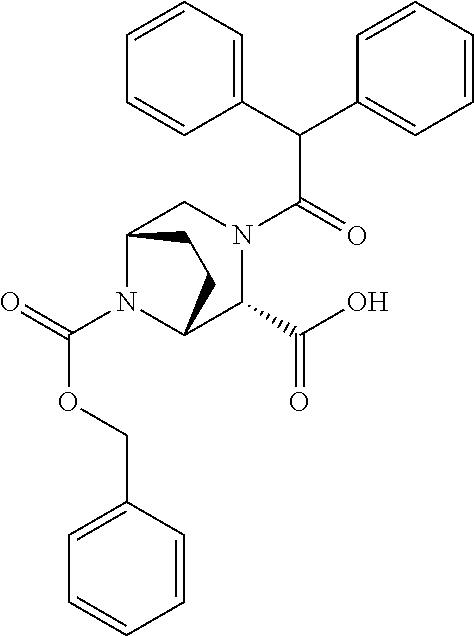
O(C(N1C2C(C(O)=O)N(C(C(C3=CC=CC=C3)C3=CC=CC=C3)=O)CC1CC2)=O)CC1=CC=CC=C1
